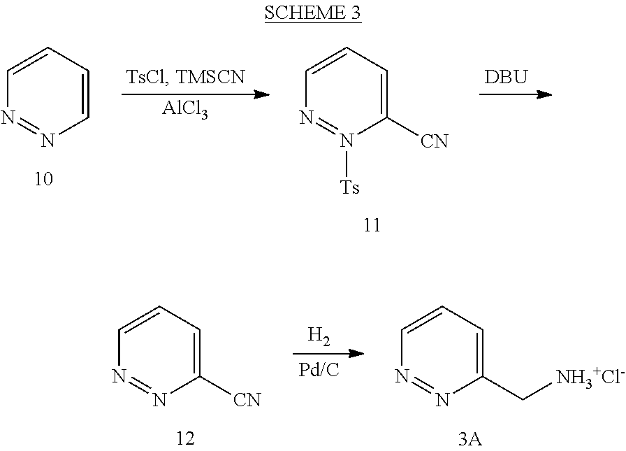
C1=CC=CN=N1.[AlCl3].C1=CC=C([CN])N([Ts])=N1.[DBU].C1=CC=C([CN])N=N1.[H2].C1=CC=C(C[NH3+Cl-])N=N1
